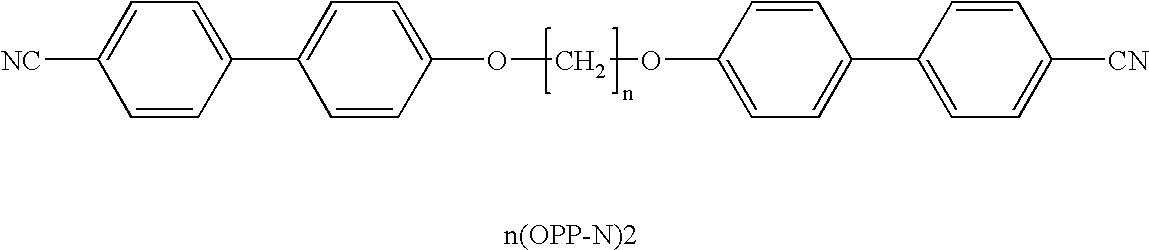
C1([NC])=CC=C(C2=CC=C(OCOC3=CC=C(C4=CC=C([CN])C=C4)C=C3)C=C2)C=C1
